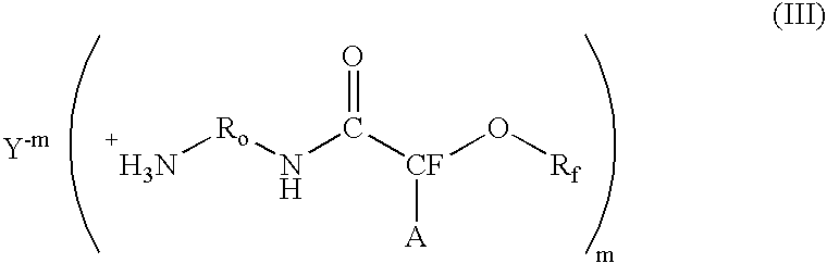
N[Ro]NC([CF](O[Rf])[A])=O
